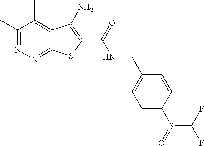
C1(C)=NN=C2C(=C1C)C(N)=C(C(=O)NCC1=CC=C(S(=O)C(F)F)C=C1)S2
